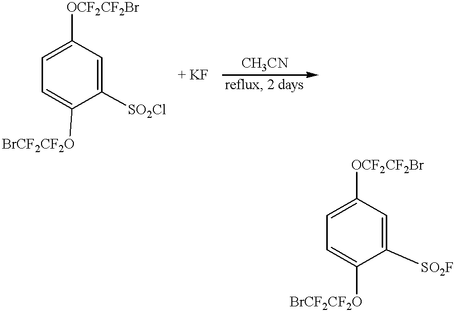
C1([OCF2CF2Br])=CC=C([BrCF2CF2O])C([SO2Cl])=C1.C1([OCF2CF2Br])=CC=C([BrCF2CF2O])C([SO2F])=C1
